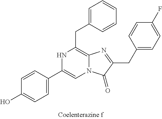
C1=CC(C2=CN3C(=C(CC4=CC=CC=C4)N2)N=C(CC2=CC=C(F)C=C2)C3=O)=CC=C1O
